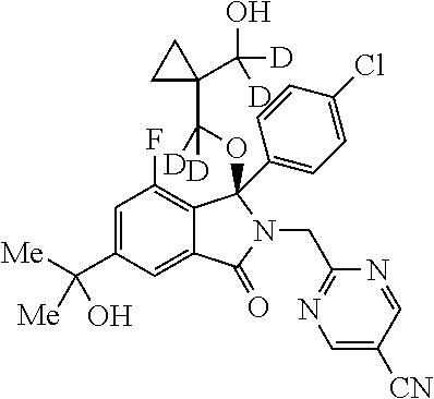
[Me]C(C1=CC(F)=C2C(=C1)C(=O)N(CC1=NC=C([CN])C=N1)C2(OC(C1(C([D])(O)[D])CC1)([D])[D])C1=CC=C(Cl)C=C1)([Me])O
